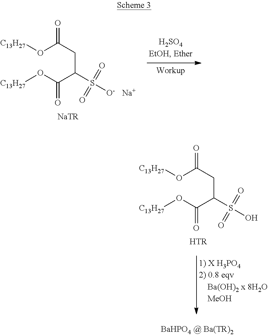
O(C(CC(C(O[C13H27])=O)S([O-])(=O)=O)=O)[C13H27].[Na].[NaTR].O(C(CC(C(O[C13H27])=O)S(O)(=O)=O)=O)[C13H27].[HTR]
